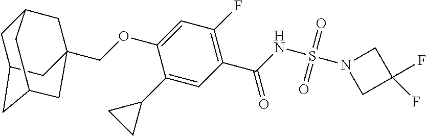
C1(OCC23CC4CC(CC(C2)C4)C3)=CC(F)=C(C(NS(N2CC(F)(F)C2)(=O)=O)=O)C=C1C1CC1
